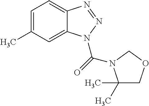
C1=C(C)C=C2C(=C1)N=NN2C(=O)N1C(C)(C)COC1
